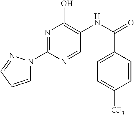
N1=C(N2C=CC=N2)N=CC(NC(=O)C2=CC=C([CF3])C=C2)=C1O
